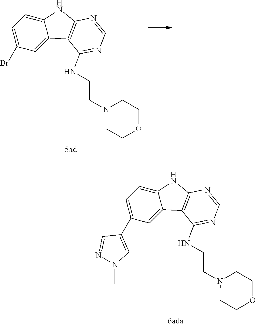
C1=C2C(=CC(C3=CN(C)N=C3)=C1)C1=C(N2)N=CN=C1NCCN1CCOCC1.C1=C2C(=CC(Br)=C1)C1=C(N2)N=CN=C1NCCN1CCOCC1
